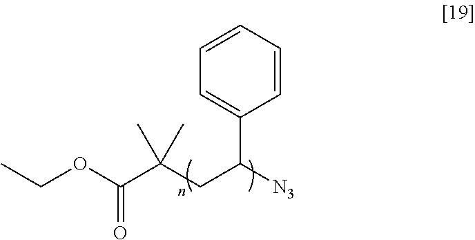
CCOC(C(CC([N3])C1=CC=CC=C1)(C)C)=O
